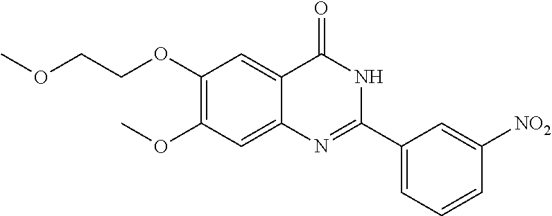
C1(OC)=C(OCCOC)C=C2C(=C1)N=C(C1=CC=CC([NO2])=C1)NC2=O
